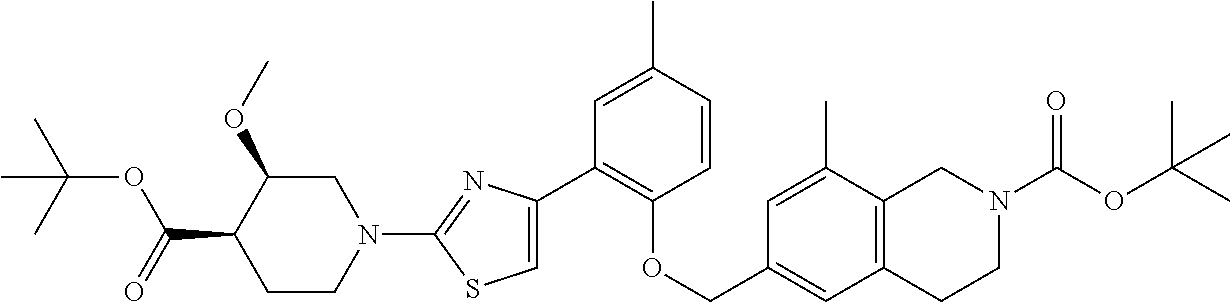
C1(C2=C(OCC3=CC4=C(C(C)=C3)CN(C(=O)OC(C)(C)C)CC4)C=CC(C)=C2)=CSC(N2CC(OC)C(C(=O)OC(C)(C)C)CC2)=N1
